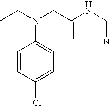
CCN(CC1=CN=CN1)C1=CC=C(Cl)C=C1
